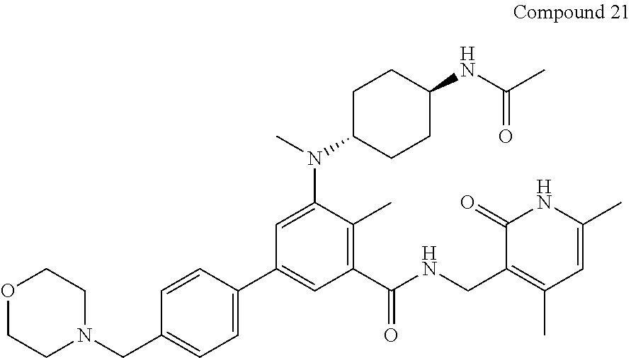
O1CCN(CC2=CC=C(C3=CC(C(NCC4=C(C)C=C(C)NC4=O)=O)=C(C)C(N(C4CCC(NC(C)=O)CC4)C)=C3)C=C2)CC1
